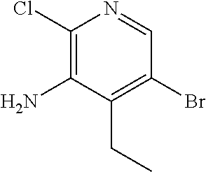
C1(Cl)=C(N)C(CC)=C(Br)C=N1
